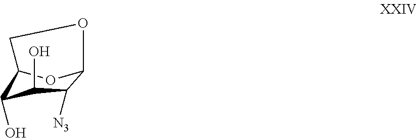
C12C(O)C(O)C([N3])C(O1)OC2
